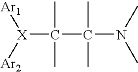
[X](C(C)(C)C(C)(C)N(C)C)([Ar2])[Ar1]
